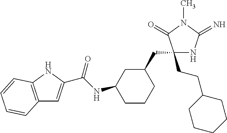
C1(CCC2CCCCC2)(CC2CC(NC(=O)C3=CC4=C(N3)C=CC=C4)CCC2)NC(=N)N(C)C1=O
